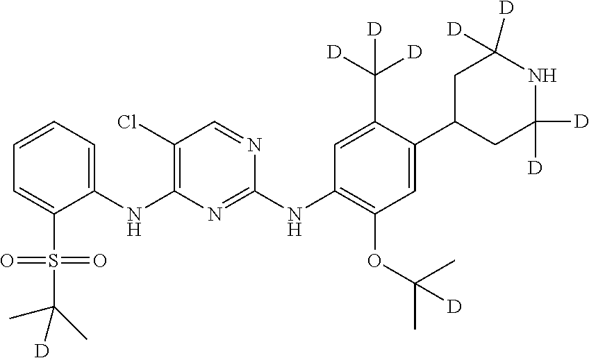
C1(NC2=C(Cl)C=NC(NC3=C(OC(C)(C)[D])C=C(C4CC([D])([D])NC([D])([D])C4)C(C([D])([D])[D])=C3)=N2)=CC=CC=C1S(=O)(=O)C(C)(C)[D]
